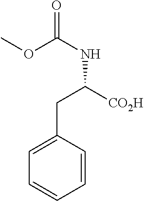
C1=CC(CC(NC(=O)OC)[CO2H])=CC=C1
